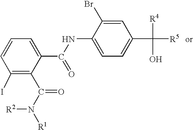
C1(I)=C(C(N([R1])[R2])=O)C(C(NC2=CC=C(C([R5])([R4])O)C=C2Br)=O)=CC=C1
